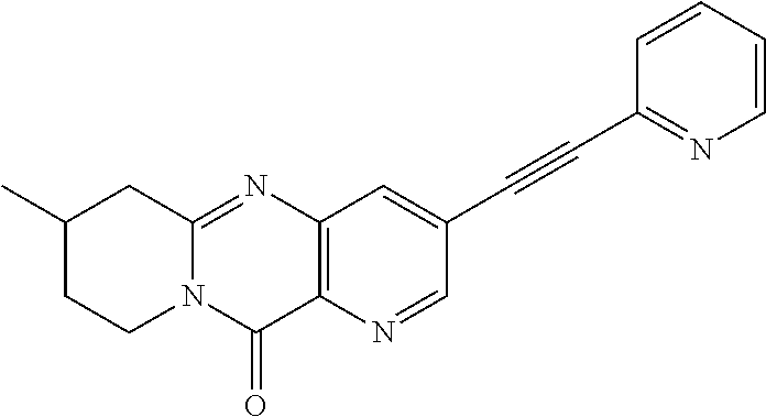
C12=C(N=CC(C#CC3=NC=CC=C3)=C1)C(=O)N1C(=N2)CC(C)CC1
